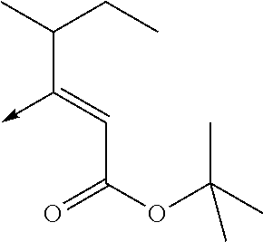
C(C(OC(C)(C)C)=O)=C(->C)C(C)CC
